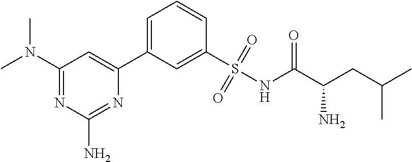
C1(N(C)C)=NC(N)=NC(C2=CC=CC(S(NC(C(CC(C)C)N)=O)(=O)=O)=C2)=C1
